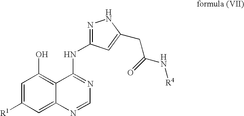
C1=C([R1])C=C2C(=C1O)C(NC1=NNC(CC(N[R4])=O)=C1)=NC=N2
